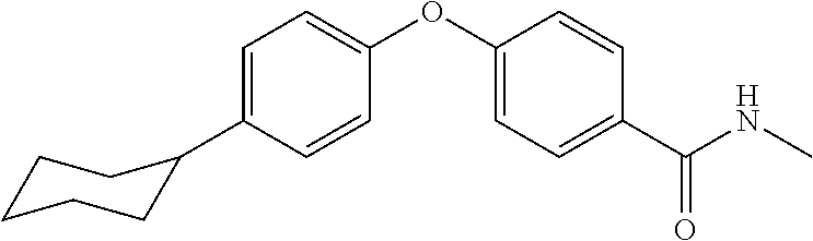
C1=C(C2CCCCC2)C=CC(OC2=CC=C(C(NC)=O)C=C2)=C1
